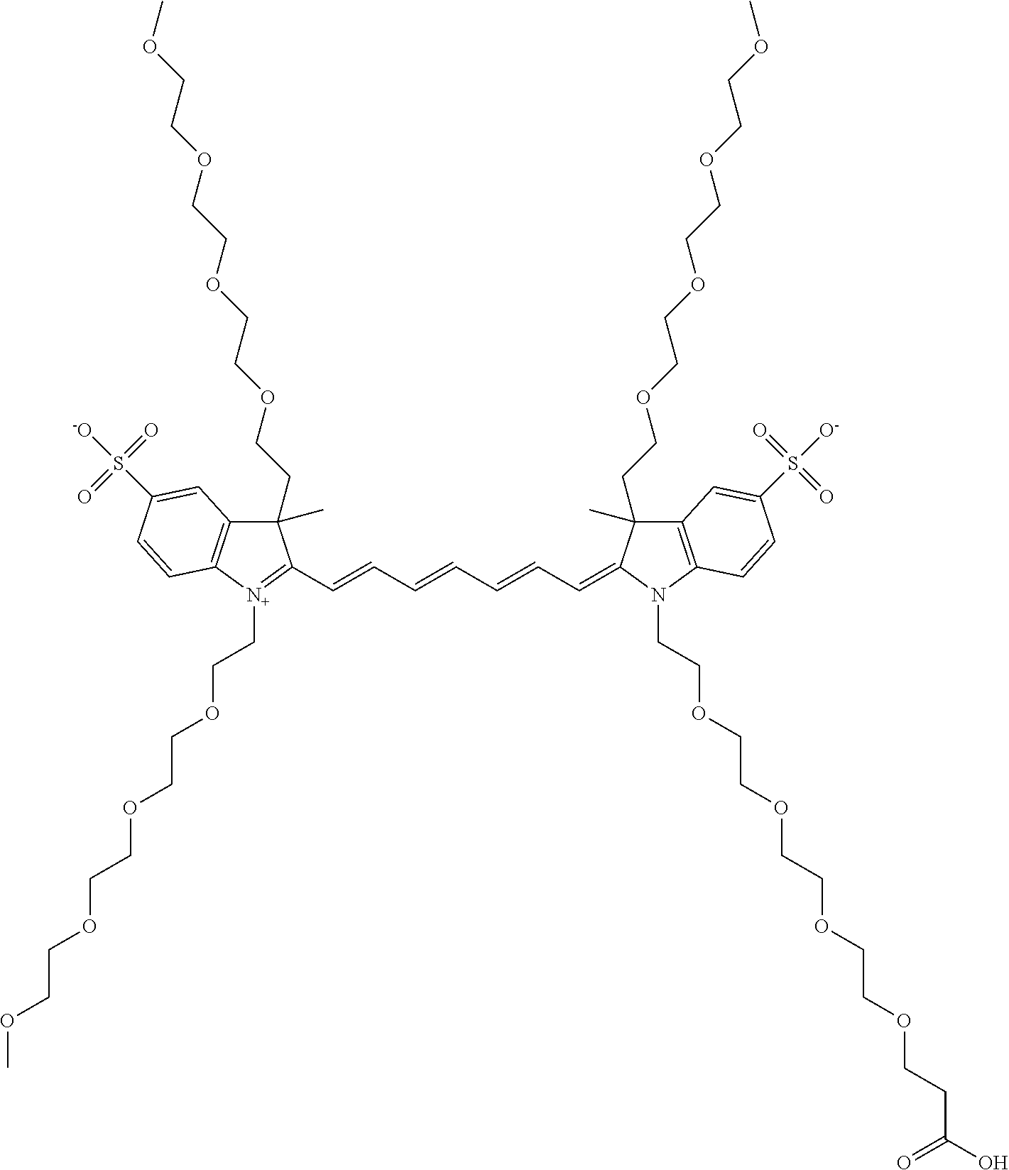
C1(C)(CCOCCOCCOCCOC)C2=C([N+](CCOCCOCCOCCOC)=C1C=CC=CC=CC=C1C(C)(CCOCCOCCOCCOC)C3=C(N1CCOCCOCCOCCOCCC(O)=O)C=CC(S(=O)(=O)[O-])=C3)C=CC(S(=O)(=O)[-O])=C2
